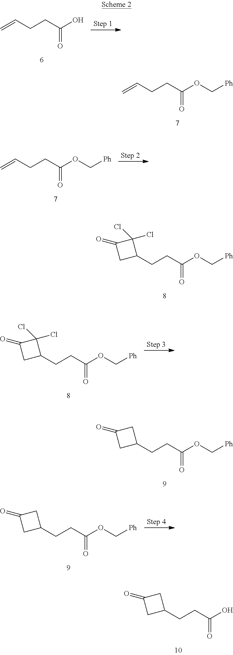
C=CCCC(OC[Ph])=O.C1(CCC(OC[Ph])=O)C(Cl)(Cl)C(=O)C1.C1(CCC(OC[Ph])=O)CC(=O)C1.C1(CCC(O)=O)CC(=O)C1.C=CCCC(O)=O.C=CCCC(OC[Ph])=O.C1(CCC(OC[Ph])=O)C(Cl)(Cl)C(=O)C1.C1(CCC(OC[Ph])=O)CC(=O)C1
